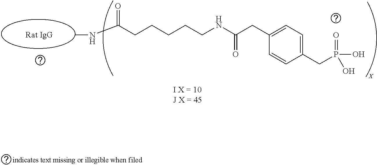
CNC(=O)CCCCCNC(=O)CC1=CC=C(CP(O)(O)=O)C=C1
